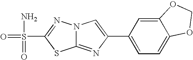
N12C(=NC(C3=CC=C4C(=C3)OCO4)=C1)SC(S(=O)(N)=O)=N2
